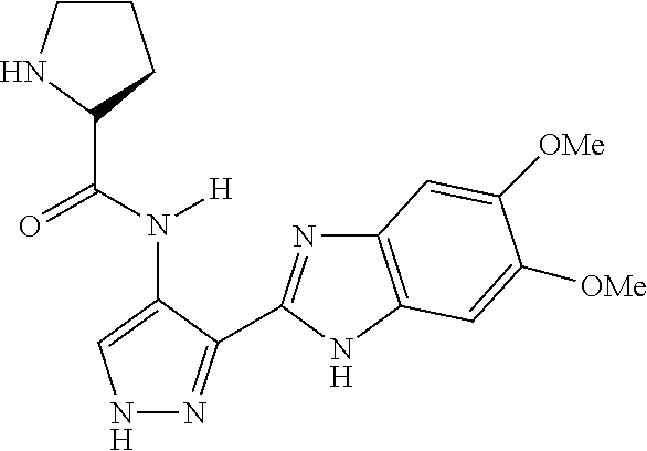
C1(C(N([H])C2=CNN=C2C2=NC3=C(N2)C=C([OMe])C([OMe])=C3)=O)CCCN1
